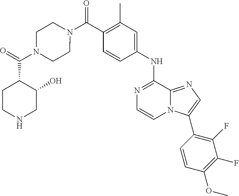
C1(C)=C(C(N2CCN(C(=O)C3CCNCC3O)CC2)=O)C=CC(NC2=NC=CN3C2=NC=C3C2=C(F)C(F)=C(OC)C=C2)=C1
